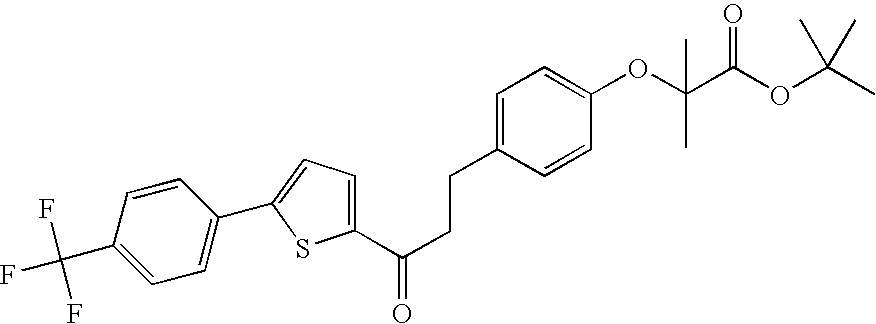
C1(C(CCC2=CC=C(OC(C(OC(C)(C)C)=O)(C)C)C=C2)=O)=CC=C(C2=CC=C(C(F)(F)F)C=C2)S1
